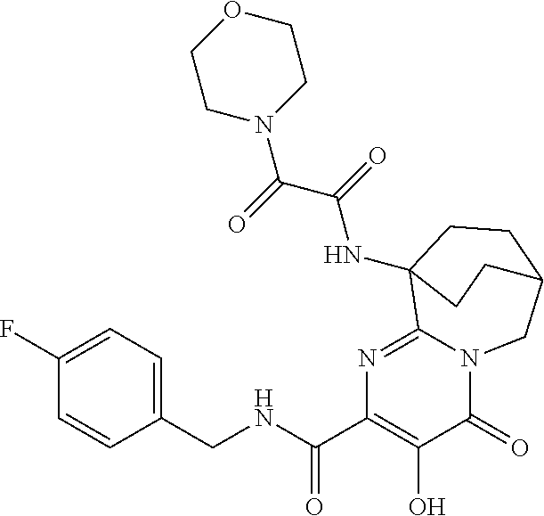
C1(CNC(C2=C(O)C(=O)N3C(=N2)C2(NC(=O)C(=O)N4CCOCC4)CCC(C3)CC2)=O)=CC=C(F)C=C1
